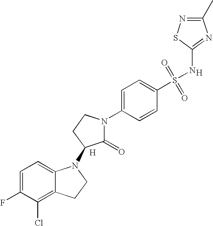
C1=C(F)C(Cl)=C2C(=C1)N(C1C(=O)N(C3=CC=C(S(=O)(=O)NC4=NC(C)=NS4)C=C3)CC1)CC2.[H].[H]
